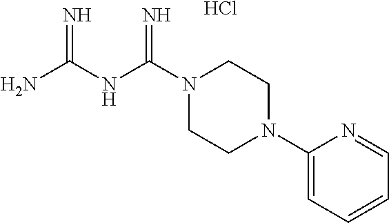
NC(NC(N1CCN(C2=CC=CC=N2)CC1)=N)=N.Cl
